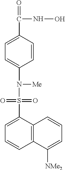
C1=CC(C(=O)NO)=CC=C1N(S(C1=CC=CC2=C1C=CC=C2[NMe2])(=O)=O)[Me]
